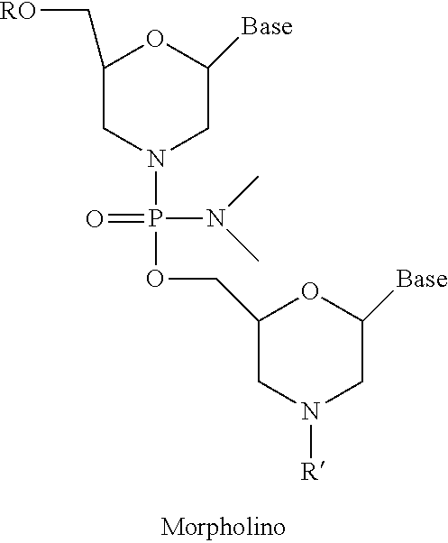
C1(C[RO])CN(P(=O)(N(C)C)OCC2CN([R])CC([Base])O2)CC([Base])O1
